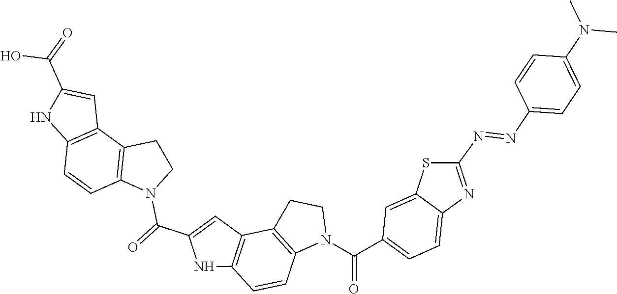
N1C2=C(C=C1C(=O)N1CCC3=C1C=CC1=C3C=C(C(=O)O)N1)C1=C(C=C2)N(C(=O)C2=CC=C3C(=C2)SC(N=NC2=CC=C(N(C)C)C=C2)=N3)CC1
